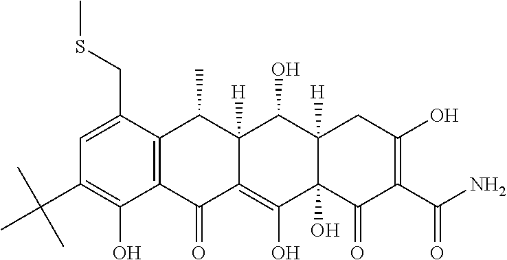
C1=C(CSC)C2=C(C(O)=C1C(C)(C)C)C(=O)C1=C(O)C3(O)C([H])(C(O)C1([H])C2C)CC(O)=C(C(N)=O)C3=O
